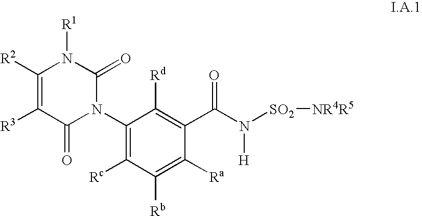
C1([R2])=C([R3])C(=O)N(C2=C([Rc])C([Rb])=C([Ra])C(C(=O)N([H])[SO2][NR4R5])=C2[Rd])C(=O)N1[R1]
